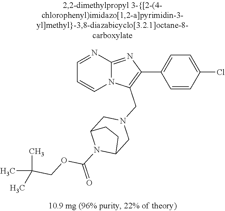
C1=CC(Cl)=CC=C1C1=C(CN2CC3N(C(=O)OCC(C)(C)C)C(C2)CC3)N2C(=N1)N=CC=C2
